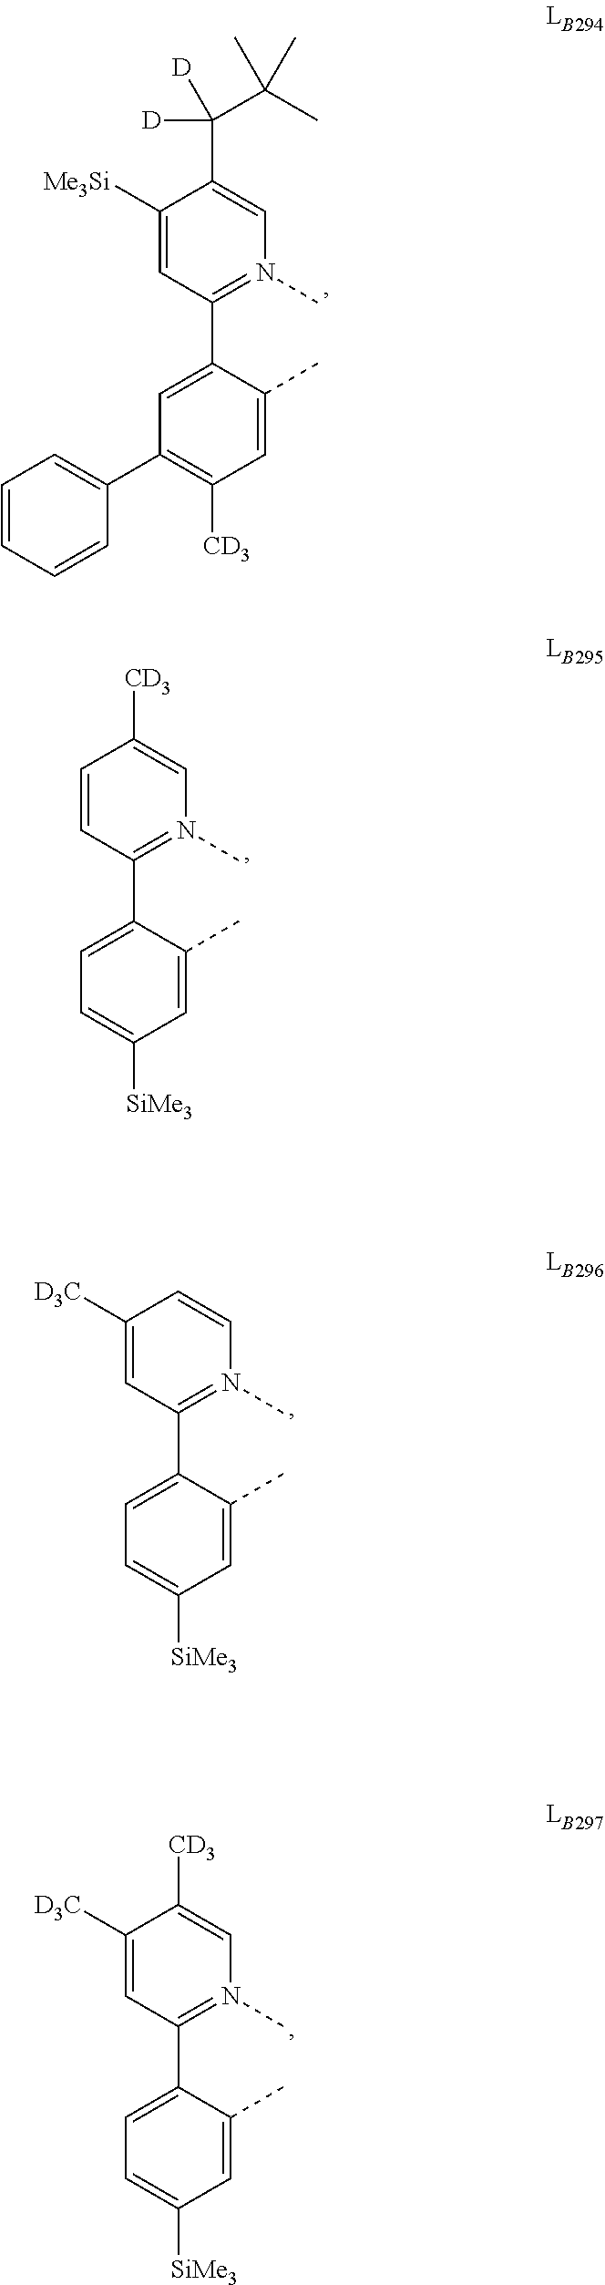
C1=C([Me3Si])C(C([D])([D])C(C)(C)C)=CN(C)=C1C1=CC(C2=CC=CC=C2)=C([CD3])C=C1C.C1=CC([CD3])=CN(C)=C1C1=CC=C([SiMe3])C=C1C.C1=C([D3C])C=CN(C)=C1C1=CC=C([SiMe3])C=C1C.C1=C([D3C])C([CD3])=CN(C)=C1C1=CC=C([SiMe3])C=C1C
